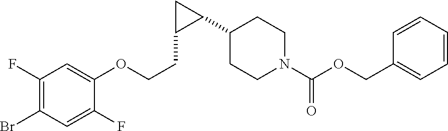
C1(F)=C(Br)C=C(F)C(OCCC2C(C3CCN(C(OCC4=CC=CC=C4)=O)CC3)C2)=C1
